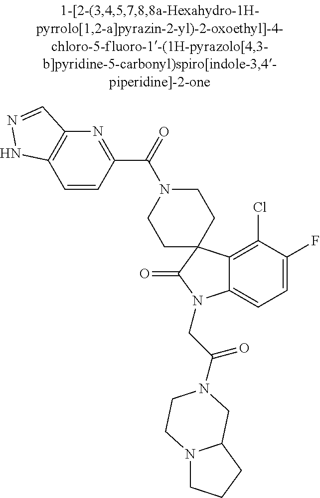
C12=C(Cl)C(F)=CC=C1N(CC(=O)N1CC3N(CCC3)CC1)C(=O)C21CCN(C(=O)C2=NC3=C(C=C2)NN=C3)CC1
